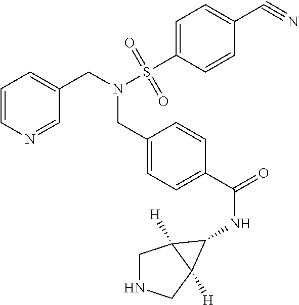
C1=CN=CC(CN(CC2=CC=C(C(NC3C4([H])CNCC43[H])=O)C=C2)S(C2=CC=C(C#N)C=C2)(=O)=O)=C1
